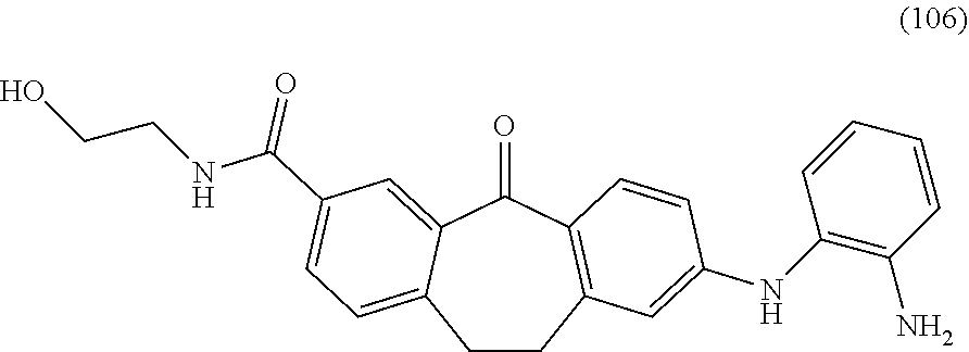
C1=CC=CC(N)=C1NC1=CC2=C(C(=O)C3=CC(C(NCCO)=O)=CC=C3CC2)C=C1
